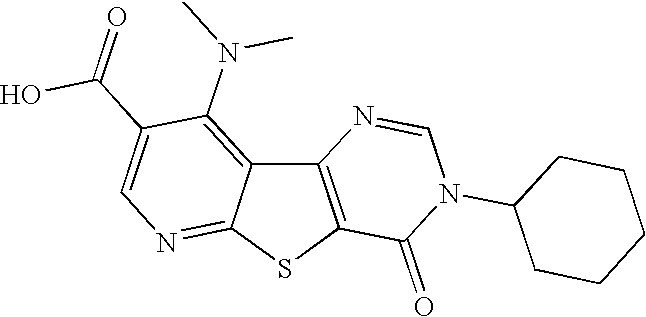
C12=C(SC3=NC=C(C(=O)O)C(N(C)C)=C13)C(=O)N(C1CCCCC1)C=N2
